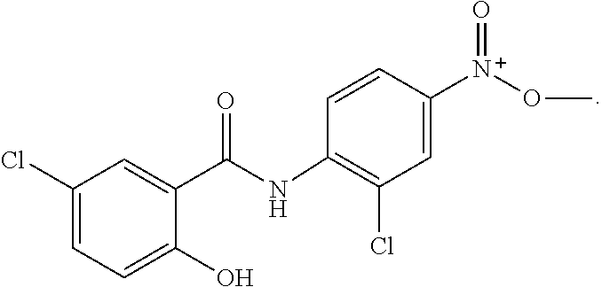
C1(NC(C2=CC(Cl)=CC=C2O)=O)=C(Cl)C=C([N+](OC)=O)C=C1
